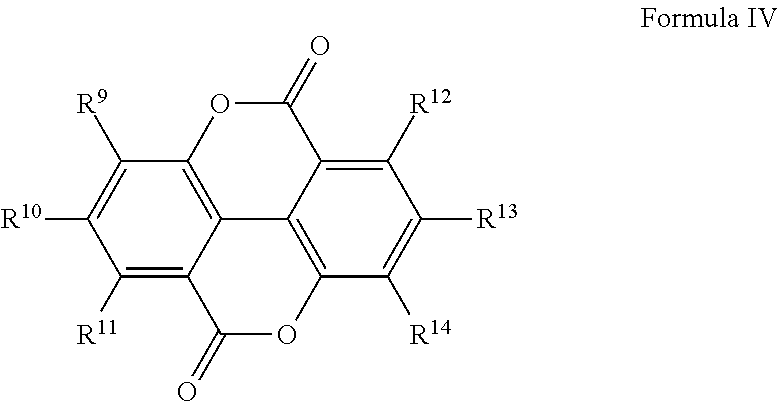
C1([R12])=C2C3=C(C([R14])=C1[R13])OC(=O)C1=C([R11])C([R10])=C([R9])C(=C31)OC2=O
